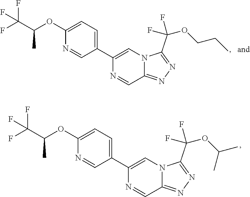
C(OC1=CC=C(C2=CN3C(=NN=C3C(OCCC)(F)F)C=N2)C=N1)(C(F)(F)F)C.C(OC1=CC=C(C2=CN3C(=NN=C3C(OC(C)C)(F)F)C=N2)C=N1)(C(F)(F)F)C
